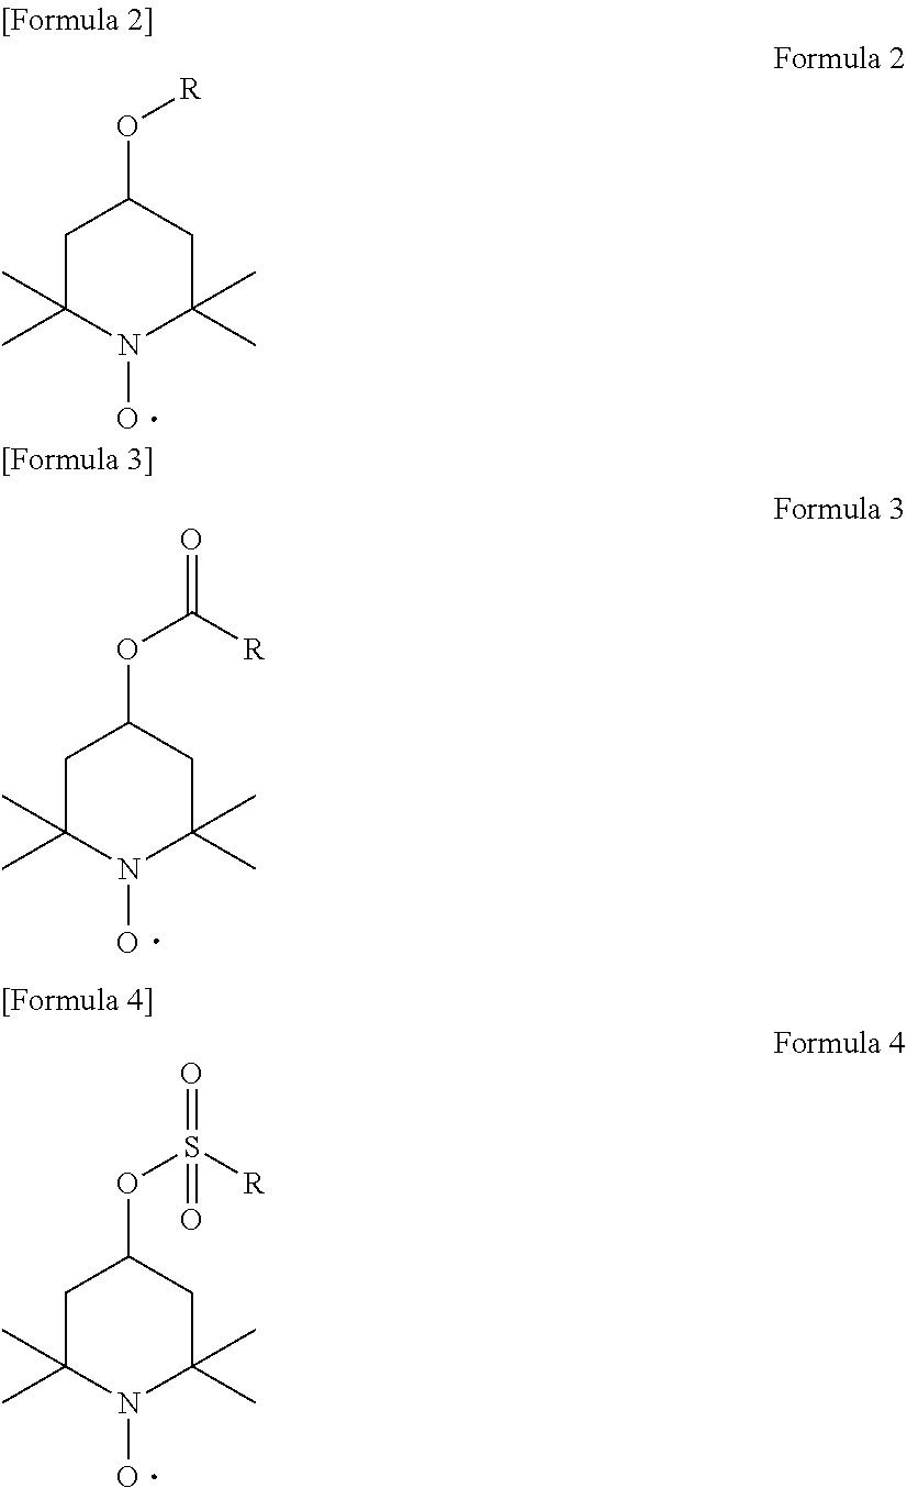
C1C(C)(C)N(O)C(C)(C)CC1O[R].C1C(C)(C)N(O)C(C)(C)CC1OC(=O)[R].C1C(C)(C)N(O)C(C)(C)CC1OS(=O)([R])=O
